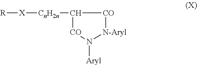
[R][X][CnH2n]C1[CO]N([Aryl])[N-Aryl][CO]1
